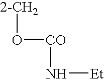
[2-CH2]O[CO]N[Et]
